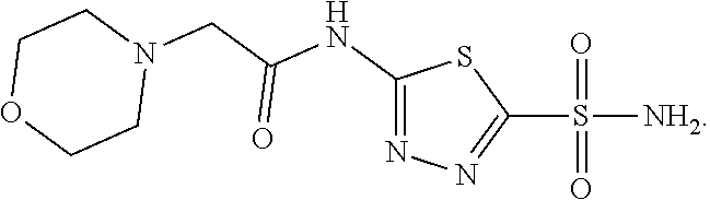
S([NH2])(C1=NN=C(NC(=O)CN2CCOCC2)S1)(=O)=O
